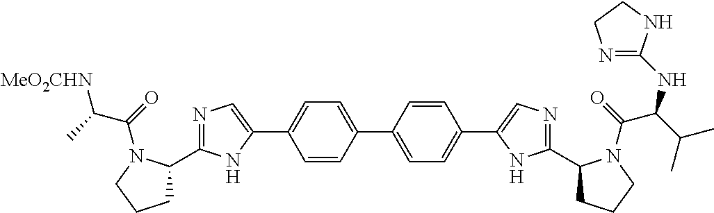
C1=CC(C2=CC=C(C3=CN=C(C4CCCN4C(=O)C(C)[MeO2CHN])N3)C=C2)=CC=C1C1=CN=C(C2CCCN2C(=O)C(C(C)C)NC2=NCCN2)N1
